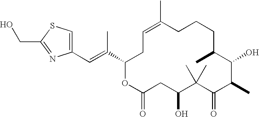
C1(C=C(C2CC=C(C)CCCC(C)C(O)C(C)C(=O)C(C)(C)C(O)CC(=O)O2)C)=CSC(CO)=N1
